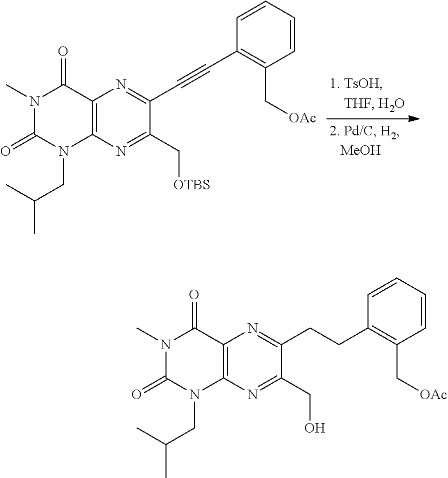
C12=C(N=C(C[OTBS])C(C#CC3=C(C[OAc])C=CC=C3)=N1)N(CC(C)C)C(=O)N(C)C2=O.C12=C(N=C(CO)C(CCC3=C(C[OAc])C=CC=C3)=N1)N(CC(C)C)C(=O)N(C)C2=O
